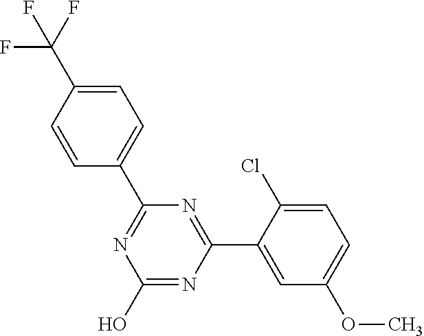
N1=C(C2=CC=C(C(F)(F)F)C=C2)N=C(C2=CC(OC)=CC=C2Cl)N=C1O
